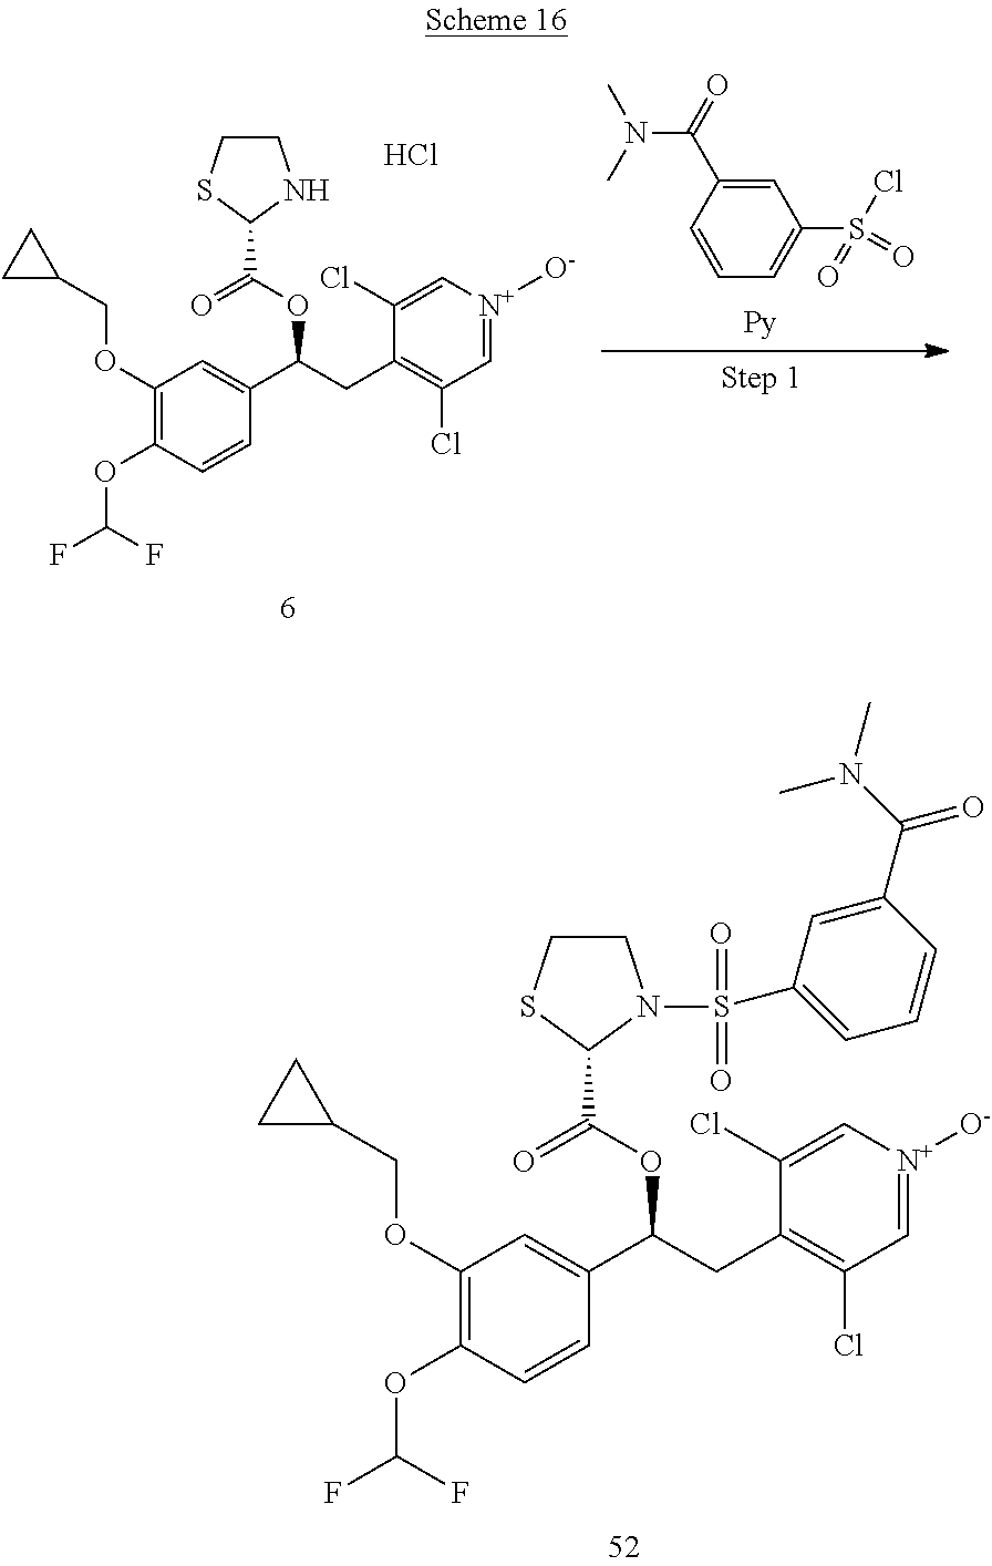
C1(OCC2CC2)=C(OC(F)F)C=CC(C(CC2=C(Cl)C=[N+]([O-])C=C2Cl)OC(C2N(S(C3=CC=CC(C(N(C)C)=O)=C3)(=O)=O)CCS2)=O)=C1.C1(OCC2CC2)=C(OC(F)F)C=CC(C(CC2=C(Cl)C=[N+]([O-])C=C2Cl)OC(C2NCCS2)=O)=C1.C1=C(C(=O)N(C)C)C=CC=C1S(Cl)(=O)=O.Cl
